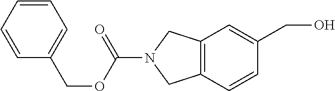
C1=CC=CC(COC(=O)N2CC3=C(C2)C=CC(CO)=C3)=C1
